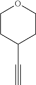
C1(C#C)CCOCC1
